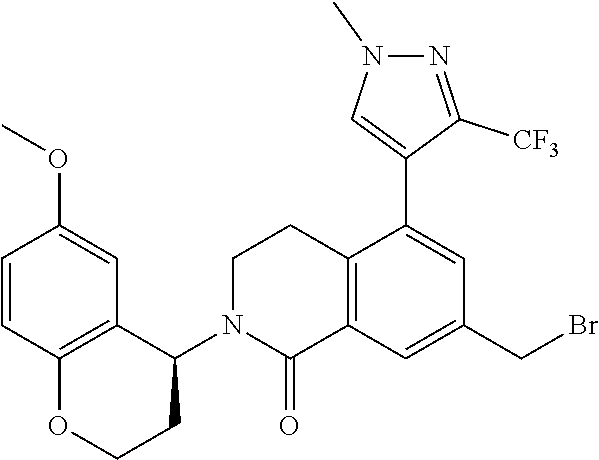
C12=C(C=C(CBr)C=C1C1=CN(C)N=C1[CF3])C(=O)N(C1C3=C(OCC1)C=CC(OC)=C3)CC2
